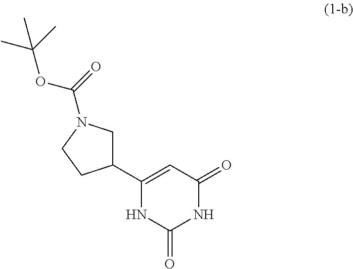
C1(C2CN(C(=O)OC(C)(C)C)CC2)=CC(=O)NC(=O)N1
